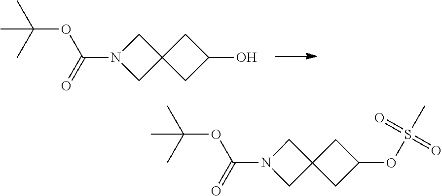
C(OC(N1CC2(C1)CC(O)C2)=O)(C)(C)C.C(OC(N1CC2(C1)CC(OS(C)(=O)=O)C2)=O)(C)(C)C
